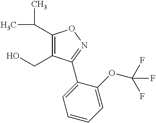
OCC1=C(C(C)C)ON=C1C1=CC=CC=C1OC(F)(F)F
